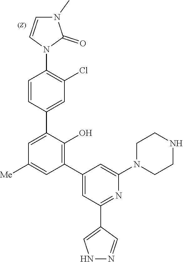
C1CN(C2=CC(C3=C(O)C(C4=CC(Cl)=C(N5C=CN(C)C5=O)C=C4)=CC([Me])=C3)=CC(C3=CNN=C3)=N2)CCN1
